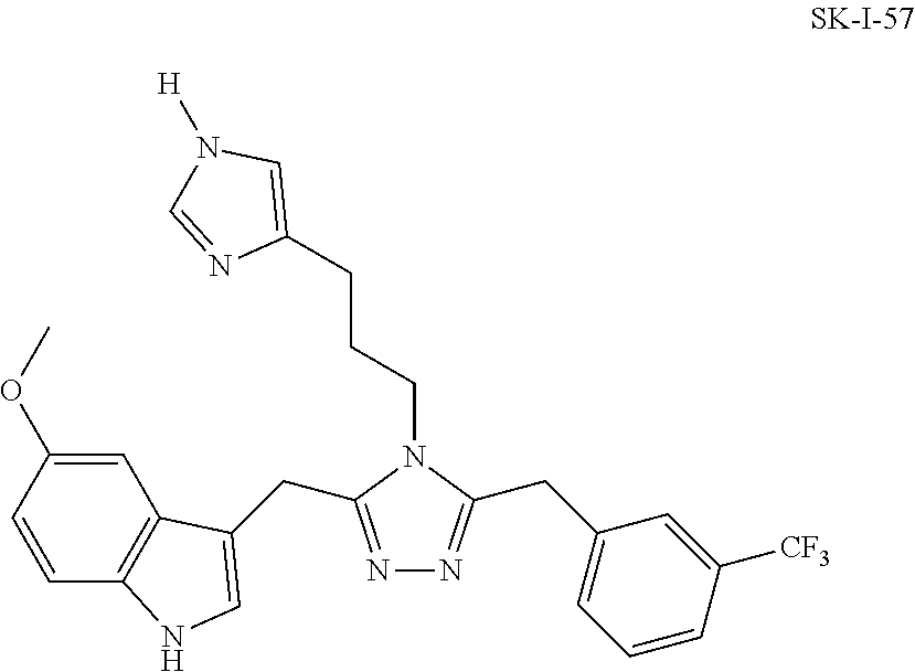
N1=C(CC2=CNC3=C2C=C(OC)C=C3)N(CCCC2=CN([H])C=N2)C(CC2=CC=CC([CF3])=C2)=N1
